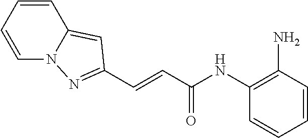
C(=CC(NC1=C(N)C=CC=C1)=O)C1=NN2C=CC=CC2=C1
